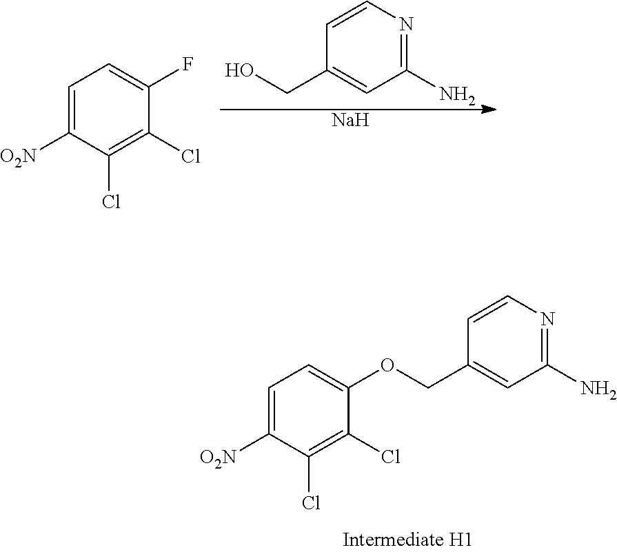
C1=C([O2N])C(Cl)=C(Cl)C(OCC2=CC(N)=NC=C2)=C1.C1(N)=NC=CC(CO)=C1.[Na].C1=C([O2N])C(Cl)=C(Cl)C(F)=C1
